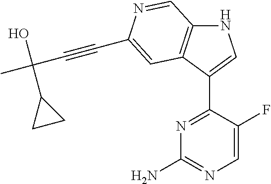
N1C2=C(C(C3=NC(N)=NC=C3F)=C1)C=C(C#CC(C)(O)C1CC1)N=C2
